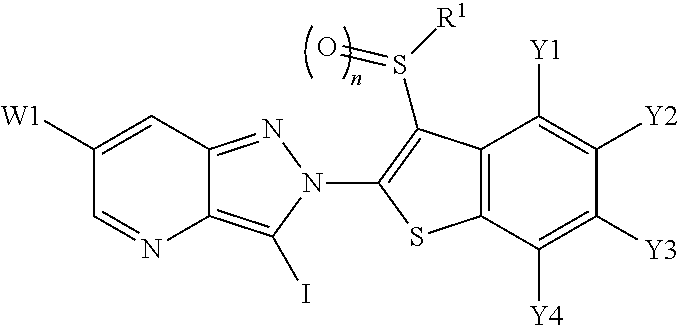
C12=NN(C3=C(S([R1])=O)C4=C(C([Y4])=C([Y3])C([Y2])=C4[Y1])S3)C(I)=C1N=CC([W1])=C2
